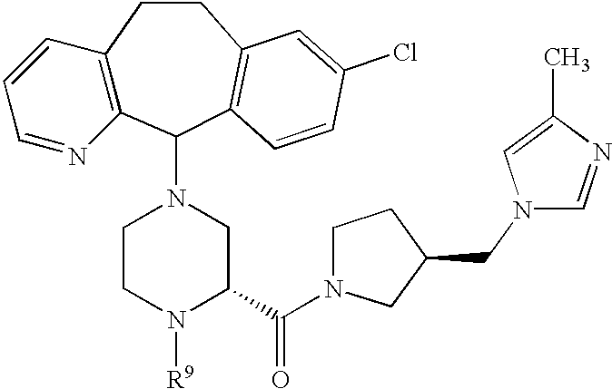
C12=C(C(N3CCN([R9])C(C(=O)N4CCC(CN5C=NC(C)=C5)C4)C3)C3=C(CC1)C=C(Cl)C=C3)N=CC=C2
